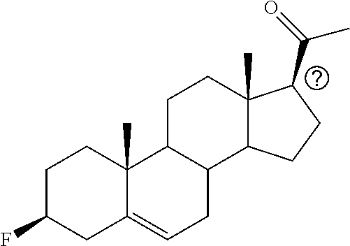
C1C(F)CC2=CCC3C(C2(C)C1)CCC1(C)C3CCC1C(=O)C
